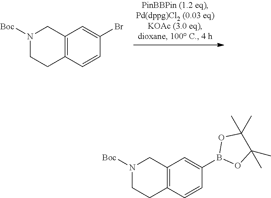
C12=C(C=CC(Br)=C1)CCN([Boc])C2.C12=C(C=CC(B3OC(C)(C)C(C)(C)O3)=C1)CCN([Boc])C2
